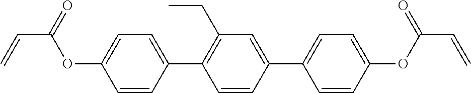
C1=C(OC(C=C)=O)C=CC(C2=CC(CC)=C(C3=CC=C(OC(C=C)=O)C=C3)C=C2)=C1
